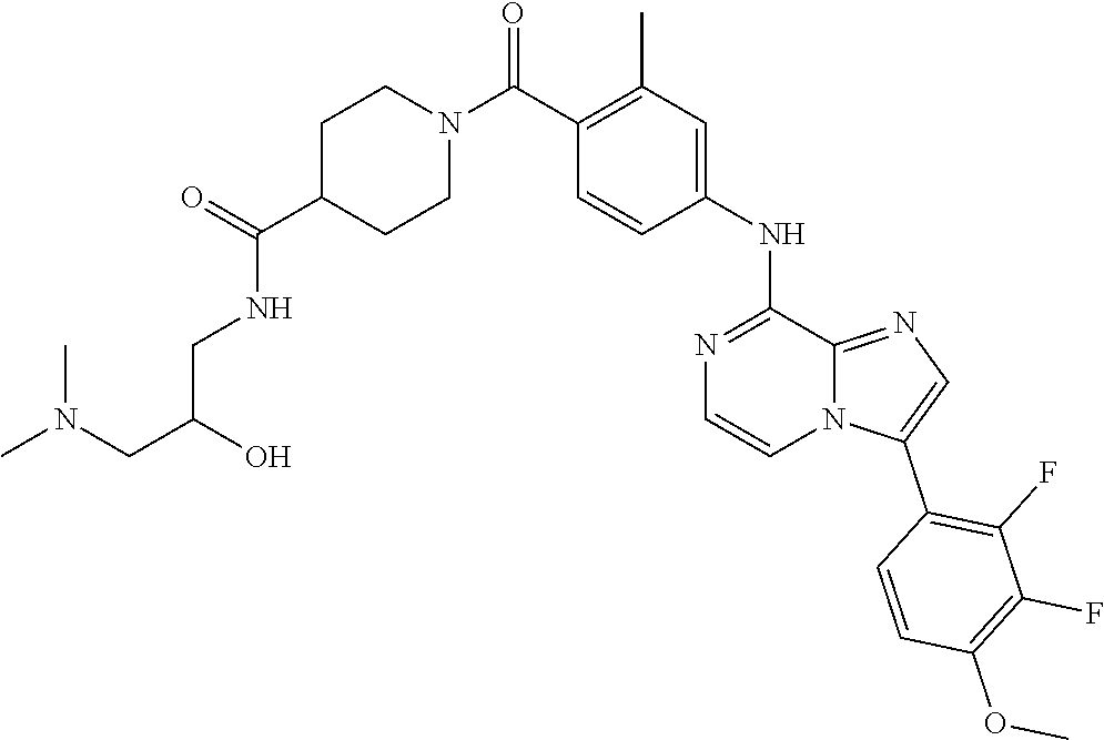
N1=C(NC2=CC(C)=C(C(N3CCC(C(=O)NCC(CN(C)C)O)CC3)=O)C=C2)C2=NC=C(C3=C(F)C(F)=C(OC)C=C3)N2C=C1
